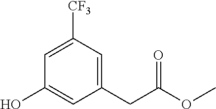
OC1=CC(CC(OC)=O)=CC([CF3])=C1
